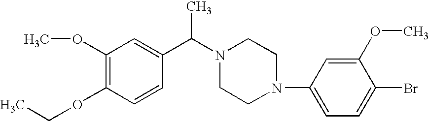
C1(OC)=C(OCC)C=CC(C(N2CCN(C3=CC=C(Br)C(OC)=C3)CC2)C)=C1
